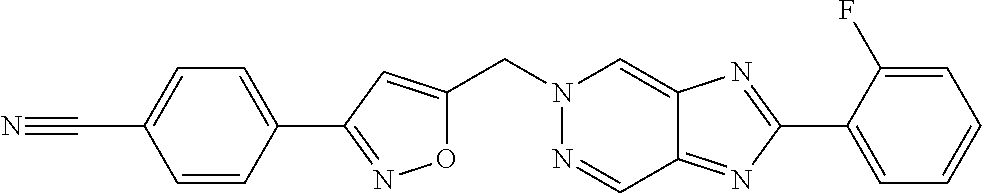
C(N1N=CC2=NC(C3=CC=CC=C3F)=NC2=C1)C1=CC(C2=CC=C(C#N)C=C2)=NO1
